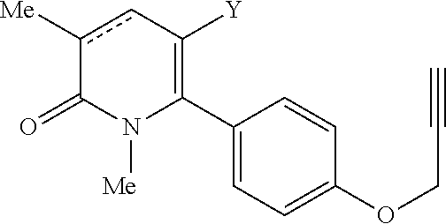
C1(C2=C([Y])cc([Me])C(=O)N2[Me])=CC=C(OCC#C)C=C1
